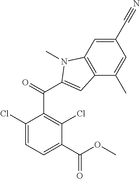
ClC1=CC=C(C(OC)=O)C(Cl)=C1C(C1=CC2=C(N1C)C=C(C#N)C=C2C)=O
